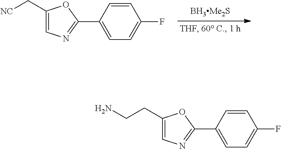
C1=C(C2=NC=C(C[NC])O2)C=CC(F)=C1.C1=C(C2=NC=C(CCN)O2)C=CC(F)=C1
